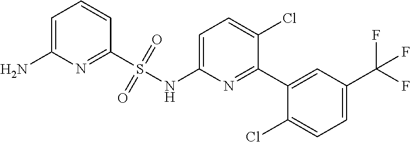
C1=C(NS(C2=NC(N)=CC=C2)(=O)=O)N=C(C2=CC(C(F)(F)F)=CC=C2Cl)C(Cl)=C1
